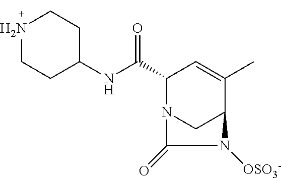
C(C1N2CC(C(C)=C1)N([OSO3-])C2=O)(NC1CCNCC1)=O
